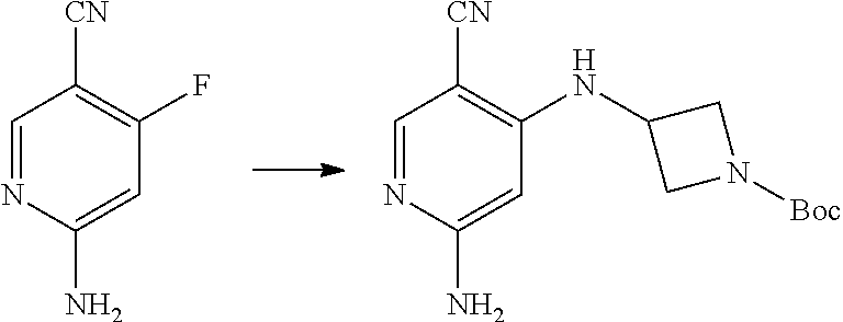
C1=NC(N)=CC(NC2CN([Boc])C2)=C1[CN].C1=NC(N)=CC(F)=C1[CN]
